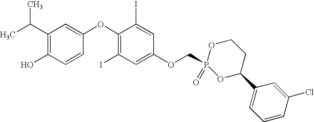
CC(C1=C(O)C=CC(OC2=C(I)C=C(OCP3(=O)OC(C4=CC=CC(Cl)=C4)CCO3)C=C2I)=C1)C
